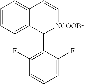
C1=CC=C2C(=C1)C=C[NCOOBn]C2C1=C(F)C=CC=C1F
